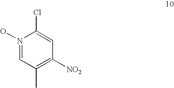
N1(O)=CC(C)=C([NO2])C=C1Cl
